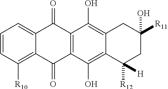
C1=CC([R10])=C2C(=C1)C(=O)C1=C(C2=O)C(O)=C2C(=C1O)CC(O)([R11])CC2([R12])[H]
